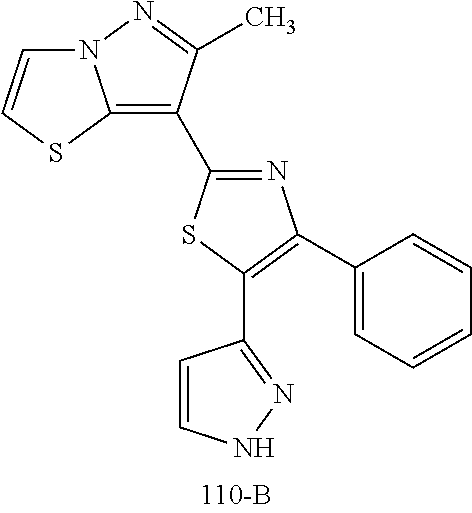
N1=C(C2=C3N(N=C2C)C=CS3)SC(C2=NNC=C2)=C1C1=CC=CC=C1
